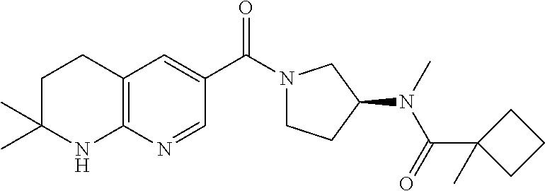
C12=C(C=C(C(=O)N3CCC(N(C)C(=O)C4(C)CCC4)C3)C=N1)CCC(C)(C)N2
